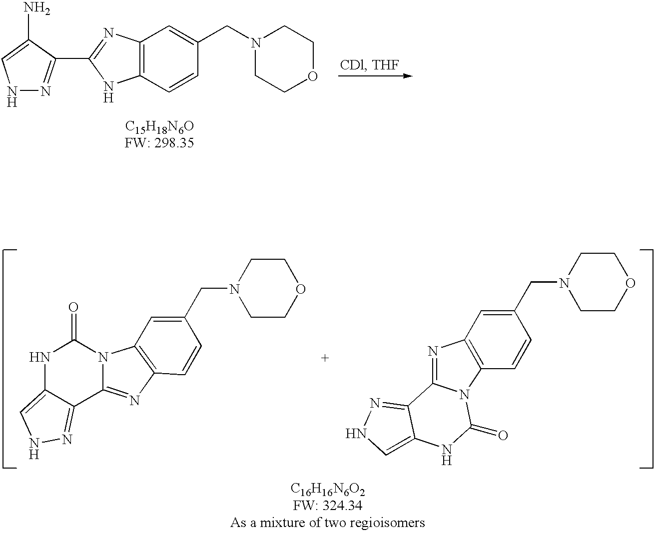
N1(CC2=CC3=C(C=C2)N=C2C4=NNC=C4NC(=O)N23)CCOCC1.N1(CC2=CC3=C(C=C2)N2C(=N3)C3=NNC=C3NC2=O)CCOCC1.C12=C(C=CC(CN3CCOCC3)=C1)NC(C1=NNC=C1N)=N2
